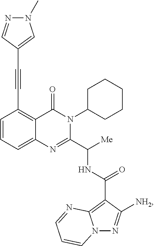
C12=CC=CC(C#CC3=CN(C)N=C3)=C1C(=O)N(C1CCCCC1)C(C([Me])NC(C1=C3N(N=C1[NH2])C=CC=N3)=O)=N2
